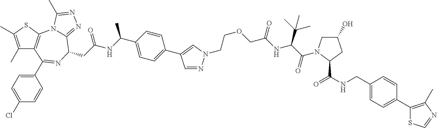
C1(C)=C(C)SC2=C1C(C1=CC=C(Cl)C=C1)=NC(CC(NC(C1=CC=C(C3=CN(CCOCC(NC(C(=O)N4CC(O)CC4C(NCC4=CC=C(C5=C(C)N=CS5)C=C4)=O)C(C)(C)C)=O)N=C3)C=C1)C)=O)C1=NN=C(C)N21
